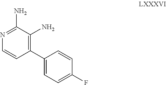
C1(C2=C(N)C(N)=NC=C2)=CC=C(F)C=C1
